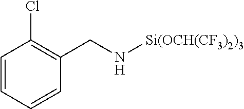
C(N[Si(OCH(CF3)2)3])C1=C(Cl)C=CC=C1
